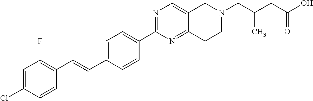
C1=C(Cl)C=CC(C=CC2=CC=C(C3=NC=C4C(=N3)CCN(CC(CC(O)=O)C)C4)C=C2)=C1F
